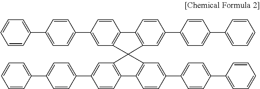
C1=C(C2=CC=C(C3=CC4=C(C=C3)C3=C(C=C(C5=CC=C(C6=CC=CC=C6)C=C5)C=C3)C43C4=C(C=CC(C5=CC=C(C6=CC=CC=C6)C=C5)=C4)C4=C3C=C(C3=CC=C(C5=CC=CC=C5)C=C3)C=C4)C=C2)C=CC=C1
